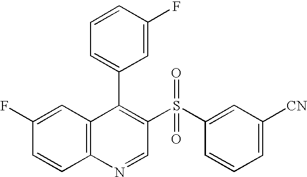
C12=C(C=C(F)C=C1)C(C1=CC=CC(F)=C1)=C(S(C1=CC([CN])=CC=C1)(=O)=O)C=N2
